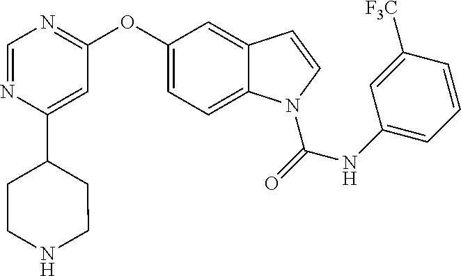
C1=NC(C2CCNCC2)=CC(OC2=CC=C3C(=C2)C=CN3C(=O)NC2=CC=CC([F3C])=C2)=N1
